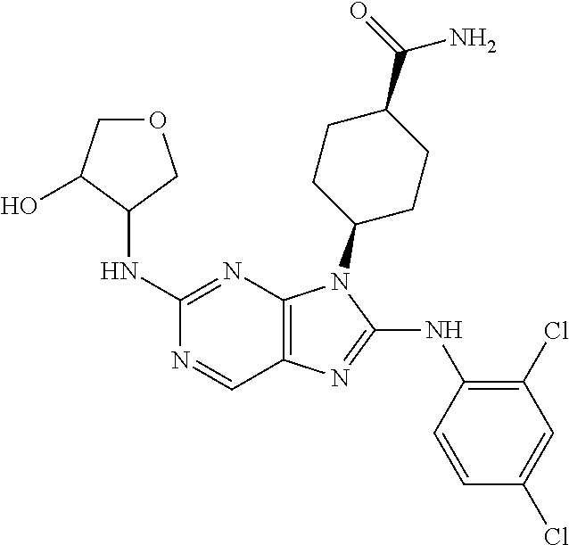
C1(NC2COCC2O)=NC2=C(C=N1)N=C(NC1=C(Cl)C=C(Cl)C=C1)N2C1CCC(C(=O)N)CC1
